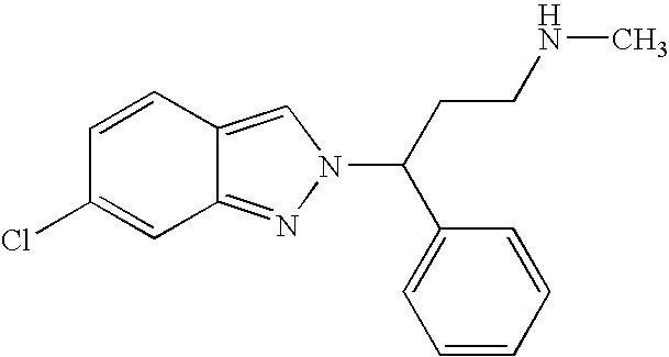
C1=CC2=CN(C(C3=CC=CC=C3)CCNC)N=C2C=C1Cl
